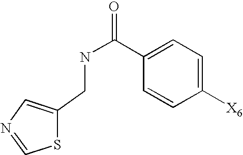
C1(CNC(C2=CC=C([X6])C=C2)=O)=CN=CS1
